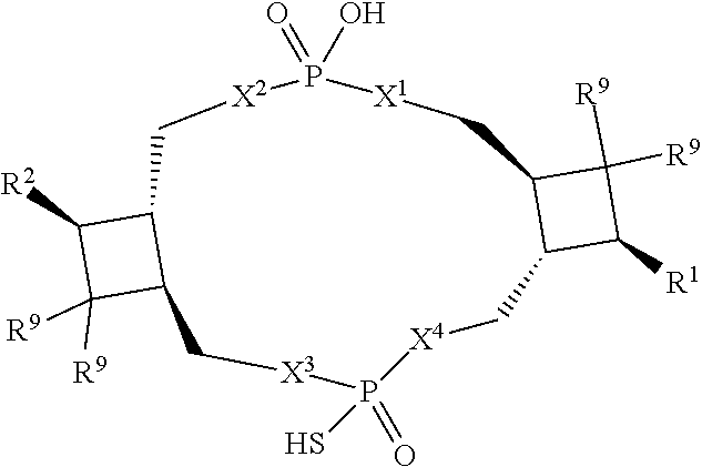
C1[X2]P(=O)(O)[X1]CC2C(C([R1])C2([R9])[R9])C[X4]P(=O)(S)[X3]CC2C1C([R2])C2([R9])[R9]
